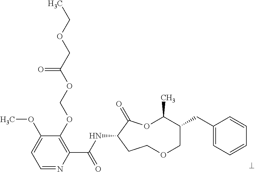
C1=NC(C(NC2C(=O)OC(C)C(CC3=CC=CC=C3)COCC2)=O)=C(OCOC(COCC)=O)C(OC)=C1
